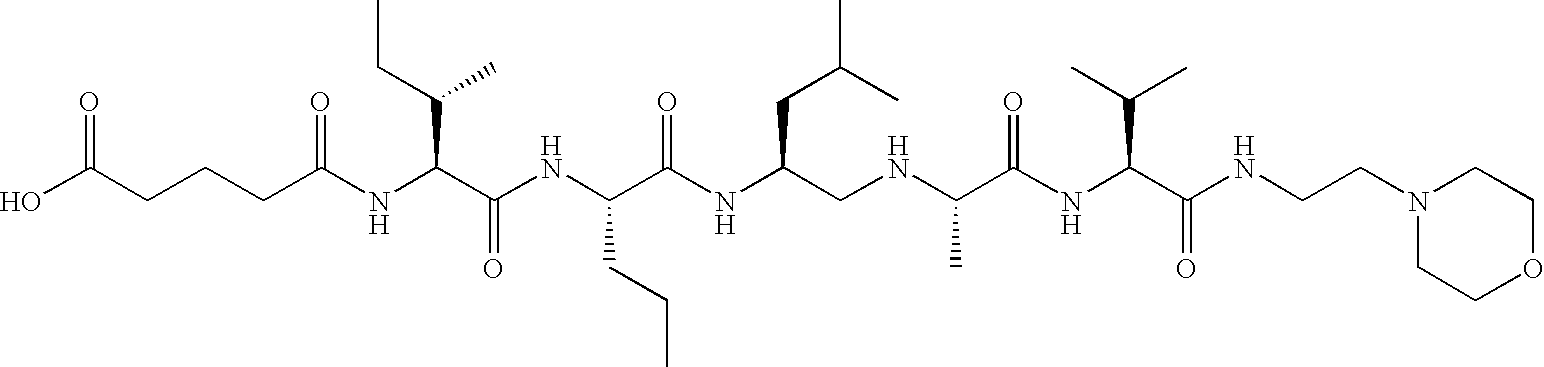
OC(CCCC(NC(C(NC(C(NC(CNC(C(NC(C(=O)NCCN1CCOCC1)C(C)C)=O)C)CC(C)C)=O)CCC)=O)C(CC)C)=O)=O
